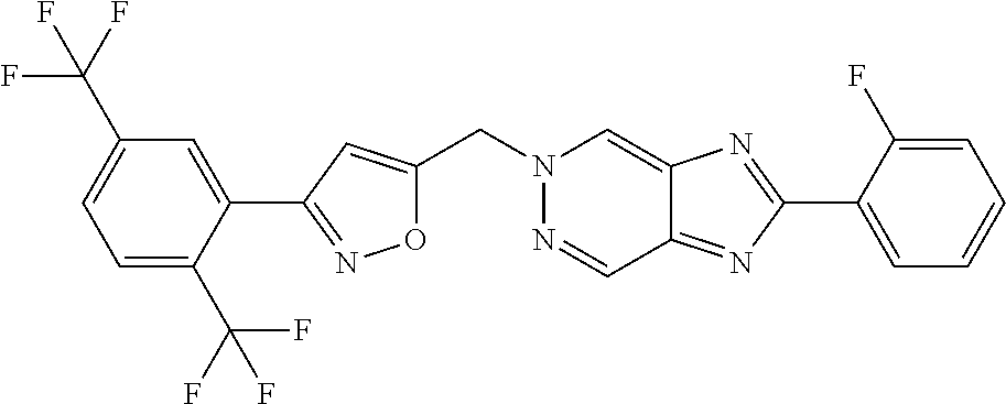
O1C(CN2N=CC3=NC(C4=CC=CC=C4F)=NC3=C2)=CC(C2=CC(C(F)(F)F)=CC=C2C(F)(F)F)=N1
